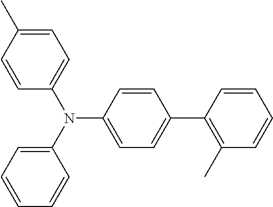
C1=C(C)C=CC(N(C2=CC=CC=C2)C2=CC=C(C3=C(C)C=CC=C3)C=C2)=C1
